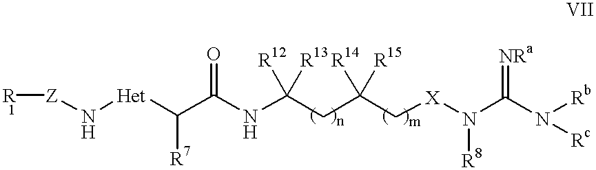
[R1][Z]N[Het]C(C(NC(CC(C[X]N(C(N([Rc])[Rb])=[NRa])[R8])([R14])[R15])([R12])[R13])=O)[R7]
